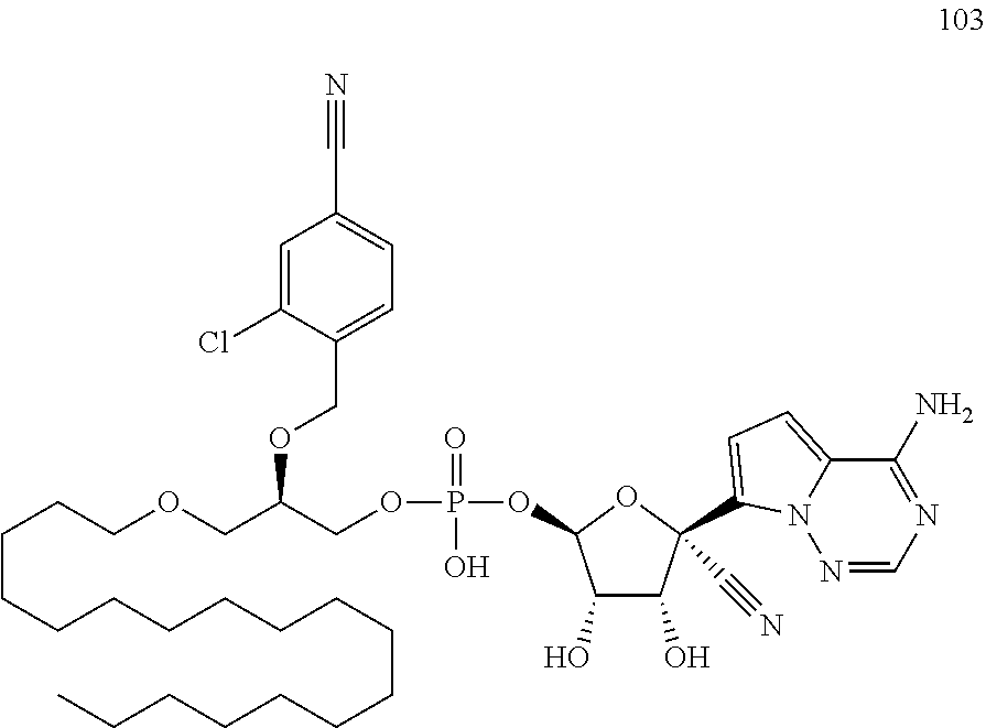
C(CCCCCCCCCCCCCCC)CCOCC(COP(=O)(O)OC1C(O)C(O)C(C#N)(C2=CC=C3C(N)=NC=NN32)O1)OCC1=CC=C(C#N)C=C1Cl
